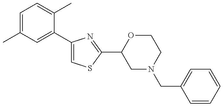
C1=C(C)C=C(C2=CSC(C3CN(CC4=CC=CC=C4)CCO3)=N2)C(C)=C1
